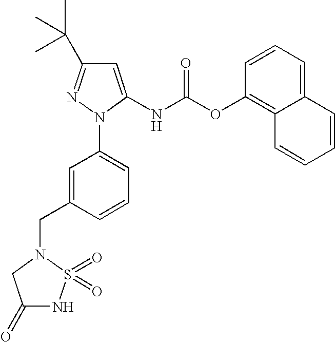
C1=C(NC(OC2=C3C(=CC=C2)C=CC=C3)=O)N(C2=CC=CC(CN3CC(=O)NS3(=O)=O)=C2)N=C1C(C)(C)C
